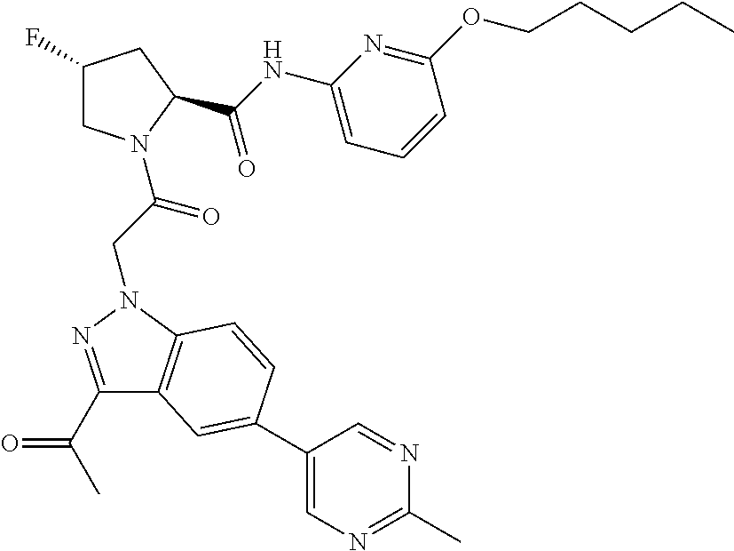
C(NC1=CC=CC(OCCCCC)=N1)(=O)C1N(C(CN2N=C(C(C)=O)C3=C2C=CC(C2=CN=C(C)N=C2)=C3)=O)CC(F)C1
